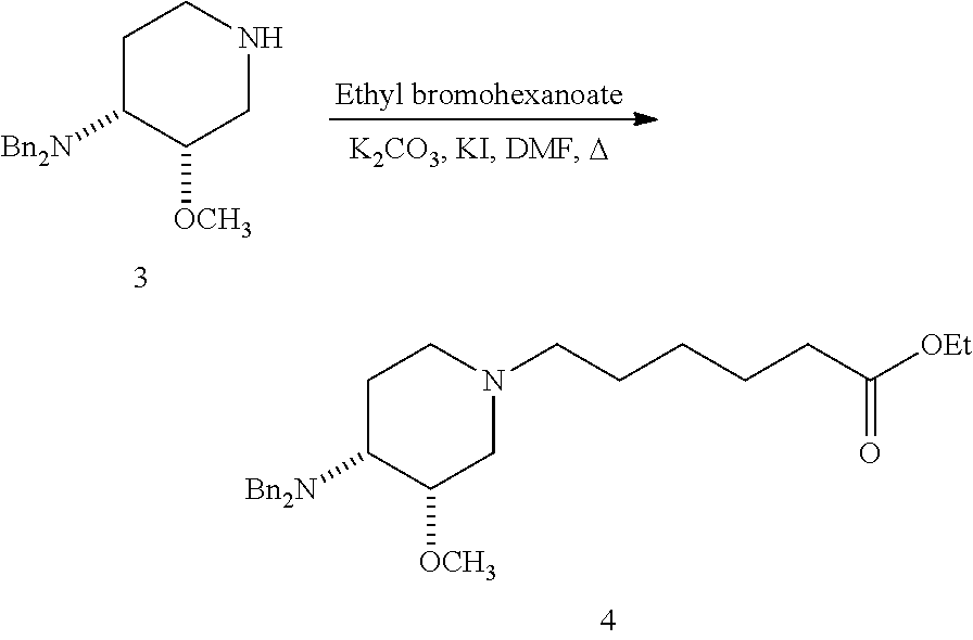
C1C([Bn2N])C([OCH3])CNC1.C1C([Bn2N])C([OCH3])CN(CCCCCC([OEt])=O)C1
